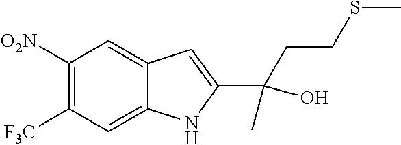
C1([O2N])=C([F3C])C=C2C(=C1)C=C(C(CCSC)(C)O)N2
